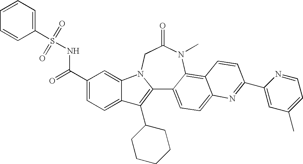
C12=C(C3CCCCC3)C3=CC=C(C(=O)NS(C4=CC=CC=C4)(=O)=O)C=C3N1CC(=O)N(C)C1=C3C(=CC=C21)N=C(C1=CC(C)=CC=N1)C=C3
